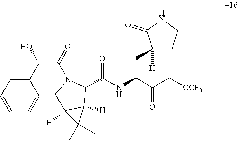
O=C(NC(CC1([H])CCNC1=O)C(C[OCF3])=O)C1N(C(C(C2=CC=CC=C2)O)=O)CC2([H])C1([H])C2(C)C
